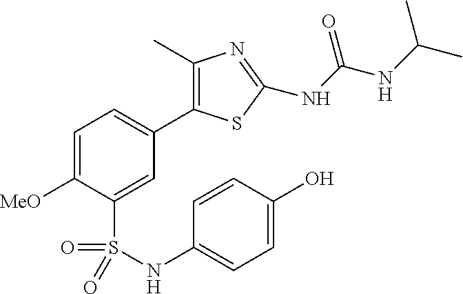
C1=C([MeO])C(S(NC2=CC=C(O)C=C2)(=O)=O)=CC(C2=C(C)N=C(NC(NC(C)C)=O)S2)=C1
